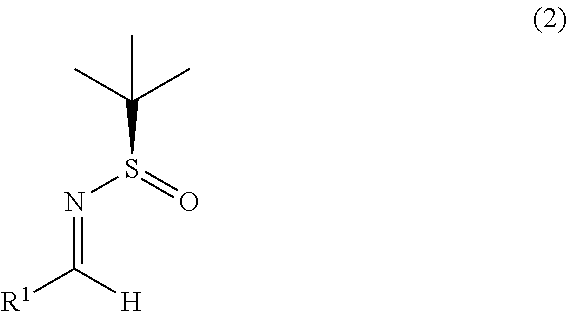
C(=NS(=O)C(C)(C)C)([H])[R1]
